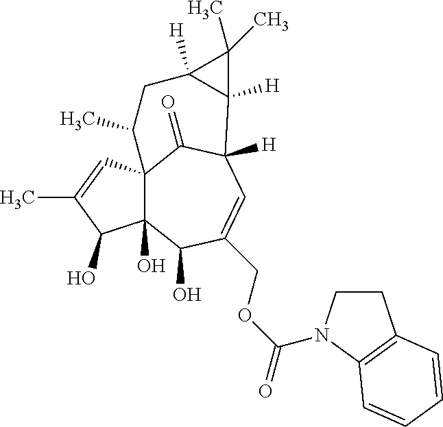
C12(O)C3(C=C(C)C1O)C(=O)C([H])(C=C(COC(=O)N1CCC4=C1C=CC=C4)C2O)C1([H])C([H])(CC3C)C1(C)C
